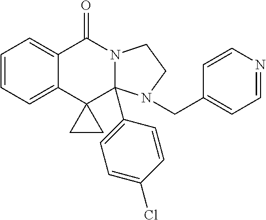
C1=CC=C2C(=C1)C(=O)N1CCN(CC3=CC=NC=C3)C1(C1=CC=C(Cl)C=C1)C21CC1
